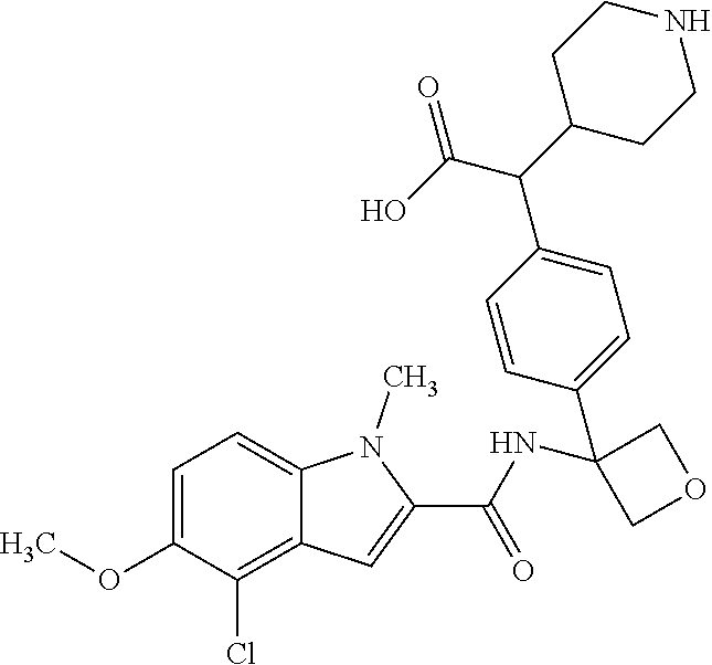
C1=C(OC)C(Cl)=C2C(=C1)N(C)C(C(=O)NC1(C3=CC=C(C(C(O)=O)C4CCNCC4)C=C3)COC1)=C2
